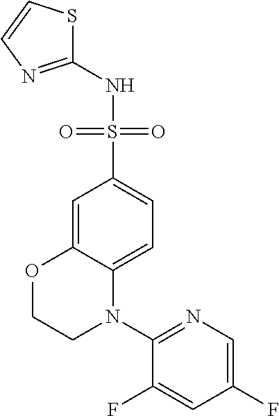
C1=C2C(=CC=C1S(=O)(=O)NC1=NC=CS1)N(C1=NC=C(F)C=C1F)CCO2
